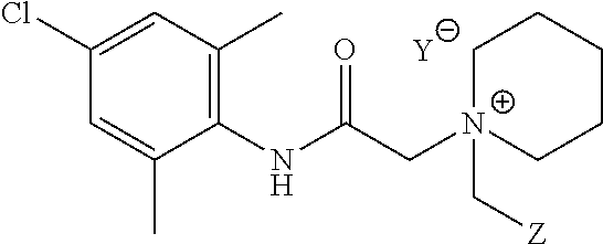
[Y].C1=C(C)C(NC(C[N+]2(C[Z])CCCCC2)=O)=C(C)C=C1Cl
